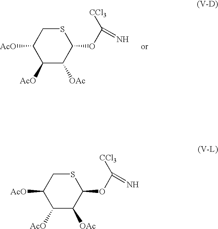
S1CC([AcO])C([AcO])C([OAc])C1OC([CCl3])=N.S1CC([AcO])C([AcO])C([OAc])C1OC([CCl3])=N
